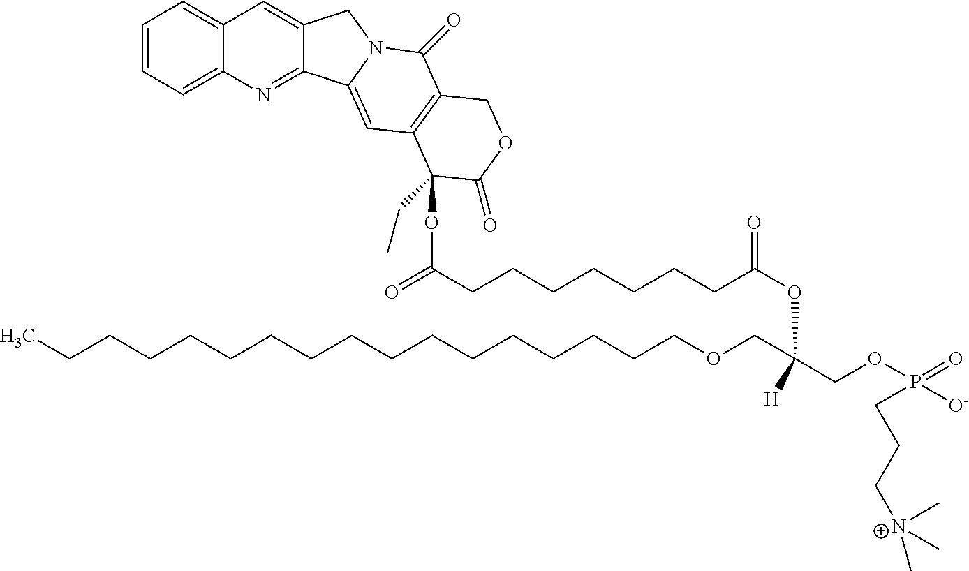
CCCCCCCCCCCCCCCCCOCC(COP([O-])(=O)CCC[N+](C)(C)C)(OC(=O)CCCCCCCC(=O)OC1(CC)C2=C(C(=O)N3C(=C2)C2=NC4=CC=CC=C4C=C2C3)COC1=O)[H]
